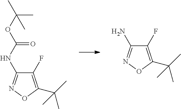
C1(F)=C(C(C)(C)C)ON=C1N.C1(F)=C(C(C)(C)C)ON=C1NC(OC(C)(C)C)=O
